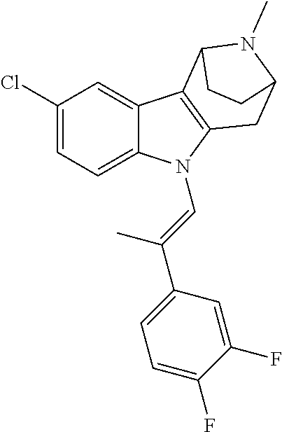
C1(Cl)=CC=C2C(=C1)C1=C(N2C=C(C)C2=CC=C(F)C(F)=C2)CC2N(C)C1CC2
